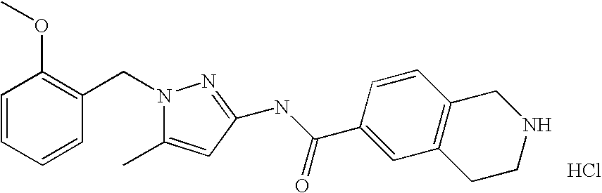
C1=CC=CC(CN2C(C)=CC(NC(C3=CC4=C(C=C3)CNCC4)=O)=N2)=C1OC.Cl
